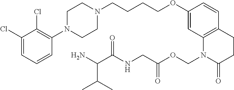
C1(Cl)=CC=CC(N2CCN(CCCCOC3=CC4=C(C=C3)CCC(=O)N4COC(CNC(C(N)C(C)C)=O)=O)CC2)=C1Cl
